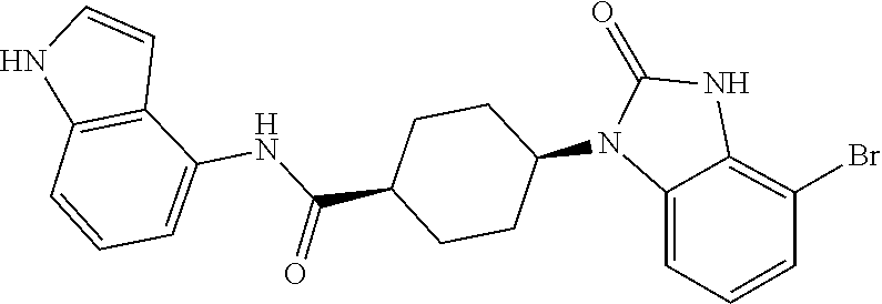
O=C1NC2=C(Br)C=CC=C2N1C1CCC(C(NC2=CC=CC3=C2C=CN3)=O)CC1
